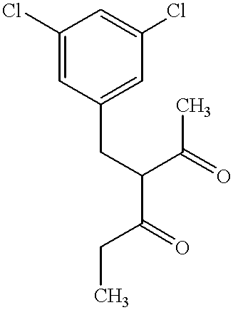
C1(Cl)=CC(CC(C(C)=O)C(=O)CC)=CC(Cl)=C1
